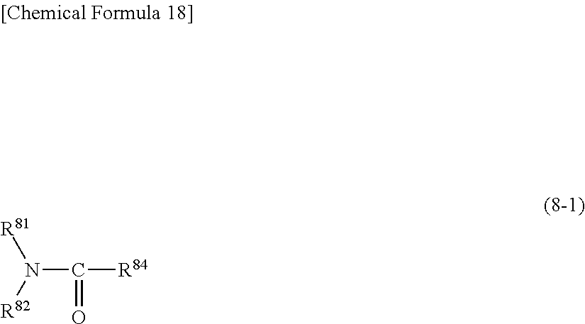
N([R82])([R81])C([R84])=O
